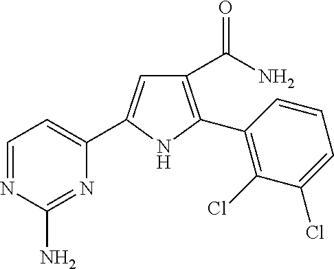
C1(C(=O)N)=C(C2=C(Cl)C(Cl)=CC=C2)NC(C2=CC=NC(N)=N2)=C1
